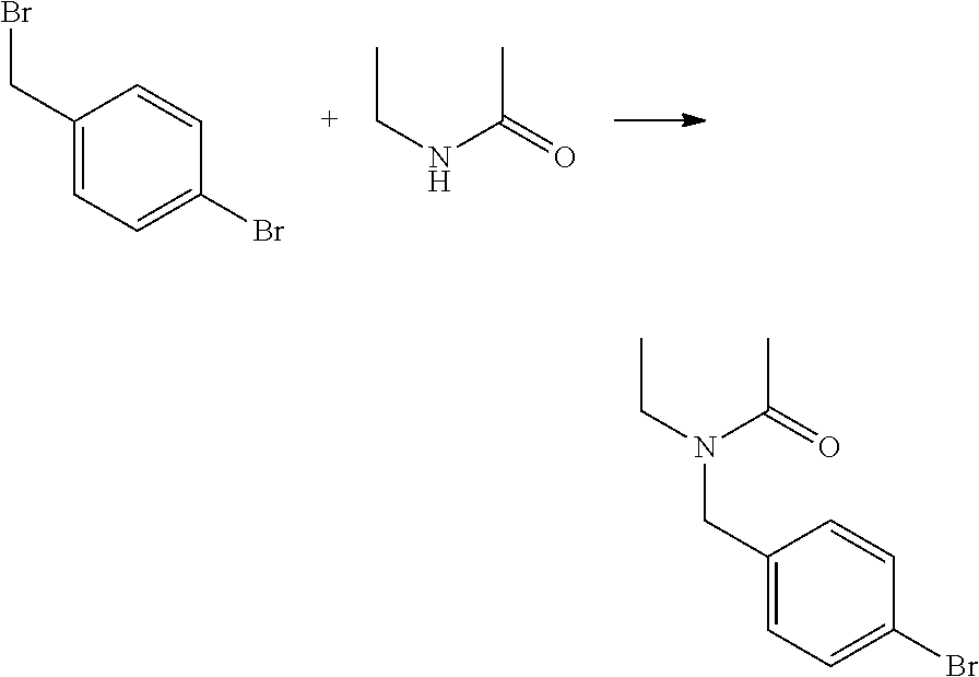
C(NC(C)=O)C.C1(CBr)=CC=C(Br)C=C1.C1(CN(CC)C(C)=O)=CC=C(Br)C=C1
